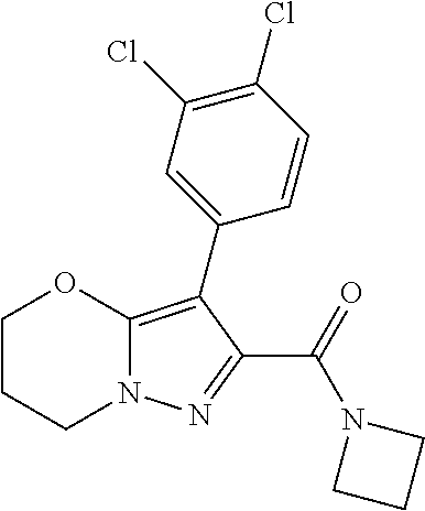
C1CCN2C(=C(C3=CC(Cl)=C(Cl)C=C3)C(C(=O)N3CCC3)=N2)O1
